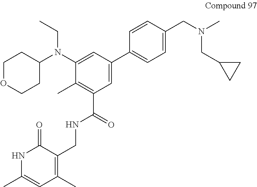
C1=C(C2=CC=C(CN(C)CC3CC3)C=C2)C=C(N(C2CCOCC2)CC)C(C)=C1C(=O)NCC1=C(C)C=C(C)NC1=O
